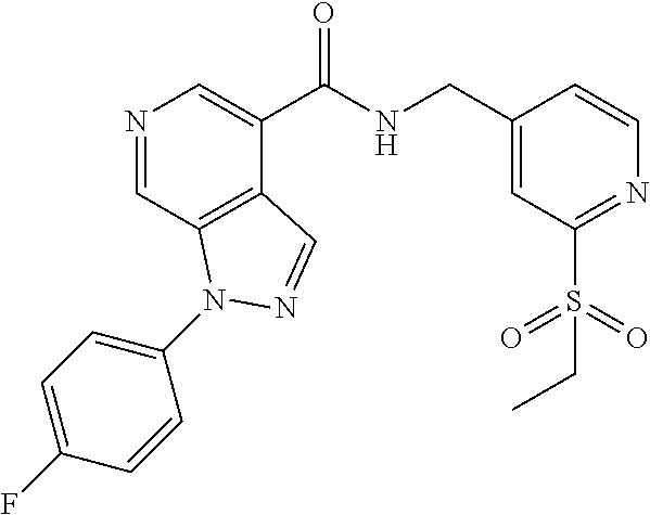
N1=CC2=C(C(C(NCC3=CC(S(=O)(=O)CC)=NC=C3)=O)=C1)C=NN2C1=CC=C(F)C=C1
